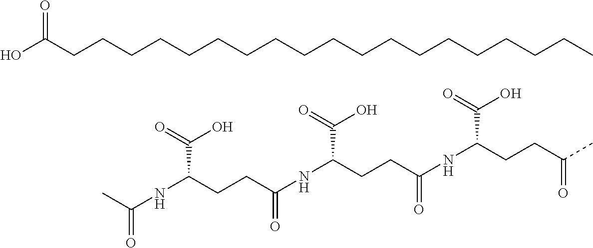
OC(CCCCCCCCCCCCCCCCCCC)=O.CC(NC(C(O)=O)CCC(NC(C(O)=O)CCC(=O)NC(CCC(C)=O)C(=O)O)=O)=O
